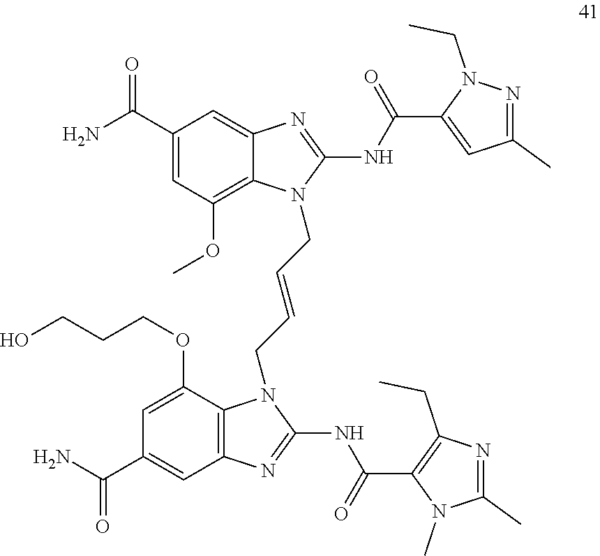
C1(C(N)=O)=CC(OC)=C2C(=C1)N=C(NC(C1=CC(C)=NN1CC)=O)N2CC=CCN1C2=C(C=C(C(N)=O)C=C2OCCCO)N=C1NC(C1=C(CC)N=C(C)N1C)=O
